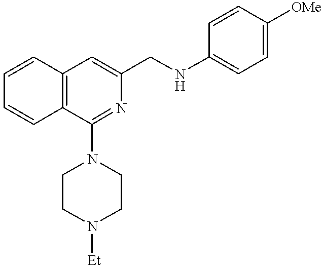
C1=CC2=C(C=C1)C(N1CCN([Et])CC1)=NC(CNC1=CC=C([OMe])C=C1)=C2
